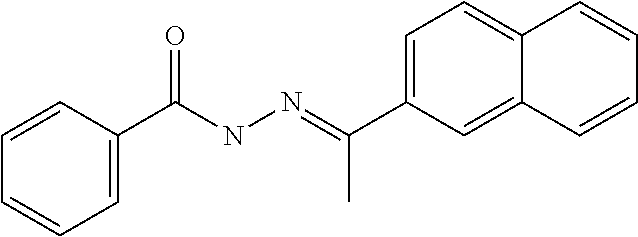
C1=CC(C(=O)NN=C(C)C2=CC=C3C(=C2)C=CC=C3)=CC=C1
